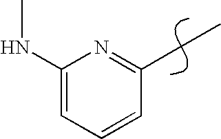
C1(NC)=CC=CC(CC)=N1
